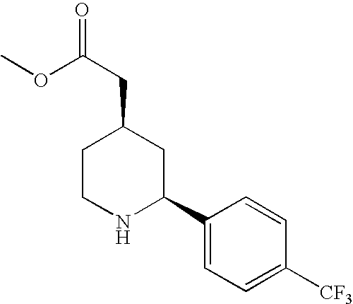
N1C(C2=CC=C([CF3])C=C2)CC(CC(=O)OC)CC1
